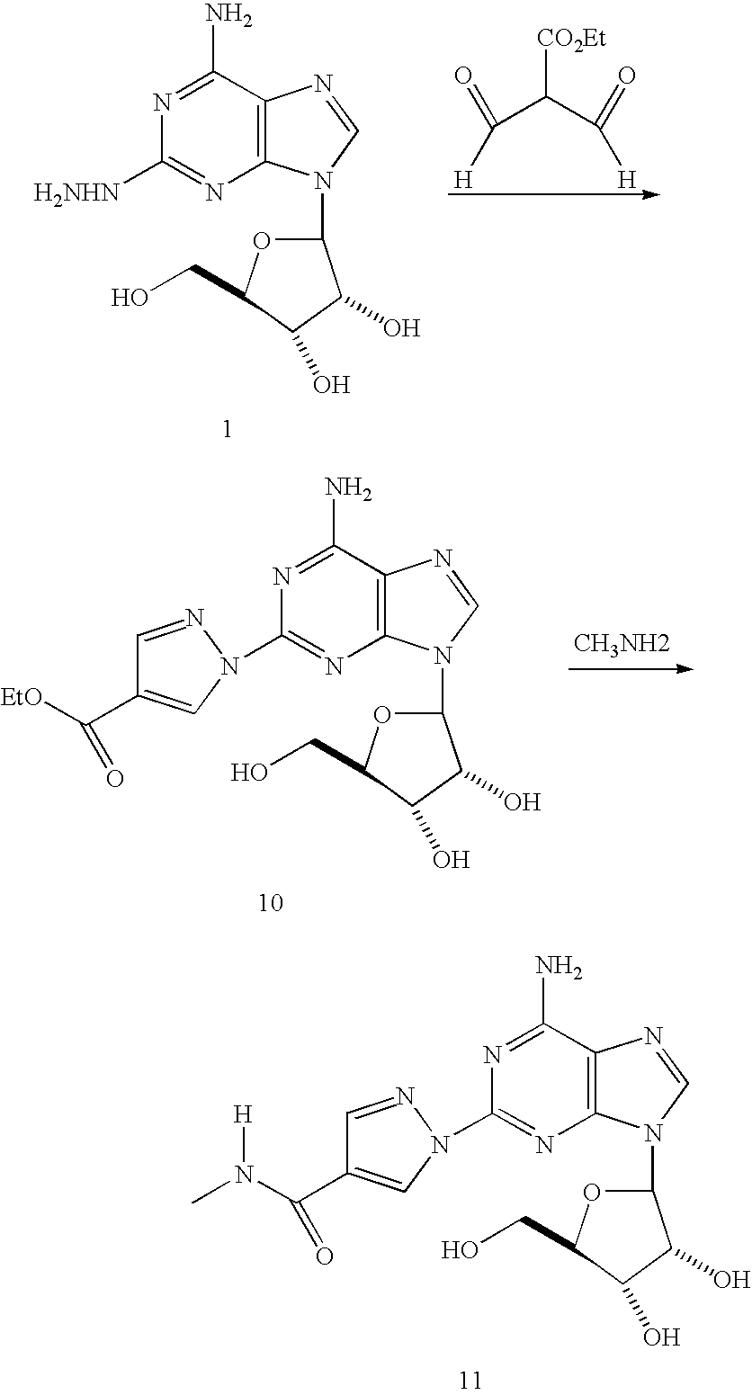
N1=C(N)C2=C(N=C1[H2NHN])N(C1OC(CO)C(O)C1O)C=N2.C(C(C([H])=O)[CO2Et])([H])=O.N1=C(N)C2=C(N=C1N1C=C(C([EtO])=O)C=N1)N(C1OC(CO)C(O)C1O)C=N2.N1=C(N)C2=C(N=C1N1C=C(C(N([H])C)=O)C=N1)N(C1OC(CO)C(O)C1O)C=N2
